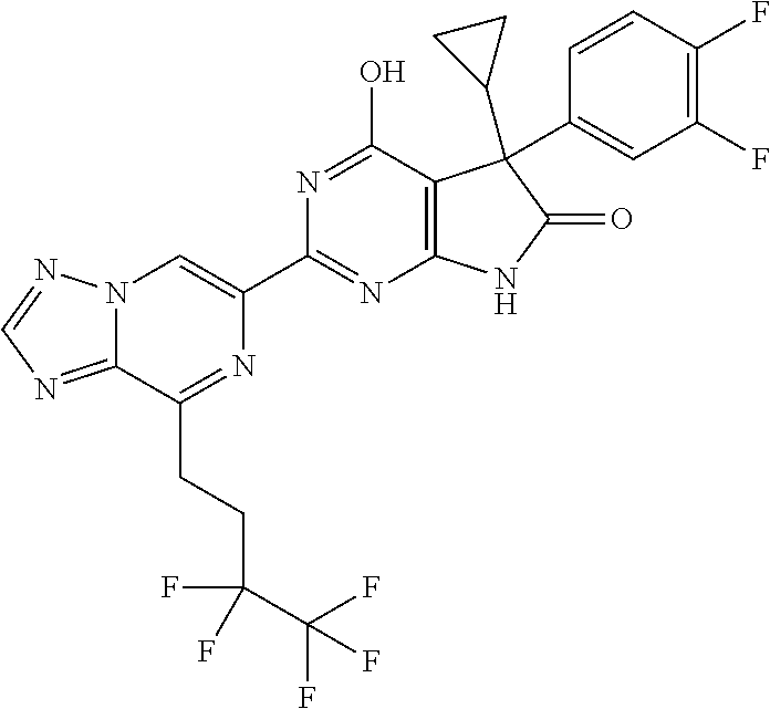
C12=NC=NN1C=C(C1=NC3=C(C(O)=N1)C(C1CC1)(C1=CC(F)=C(F)C=C1)C(=O)N3)N=C2CCC(C(F)(F)F)(F)F
